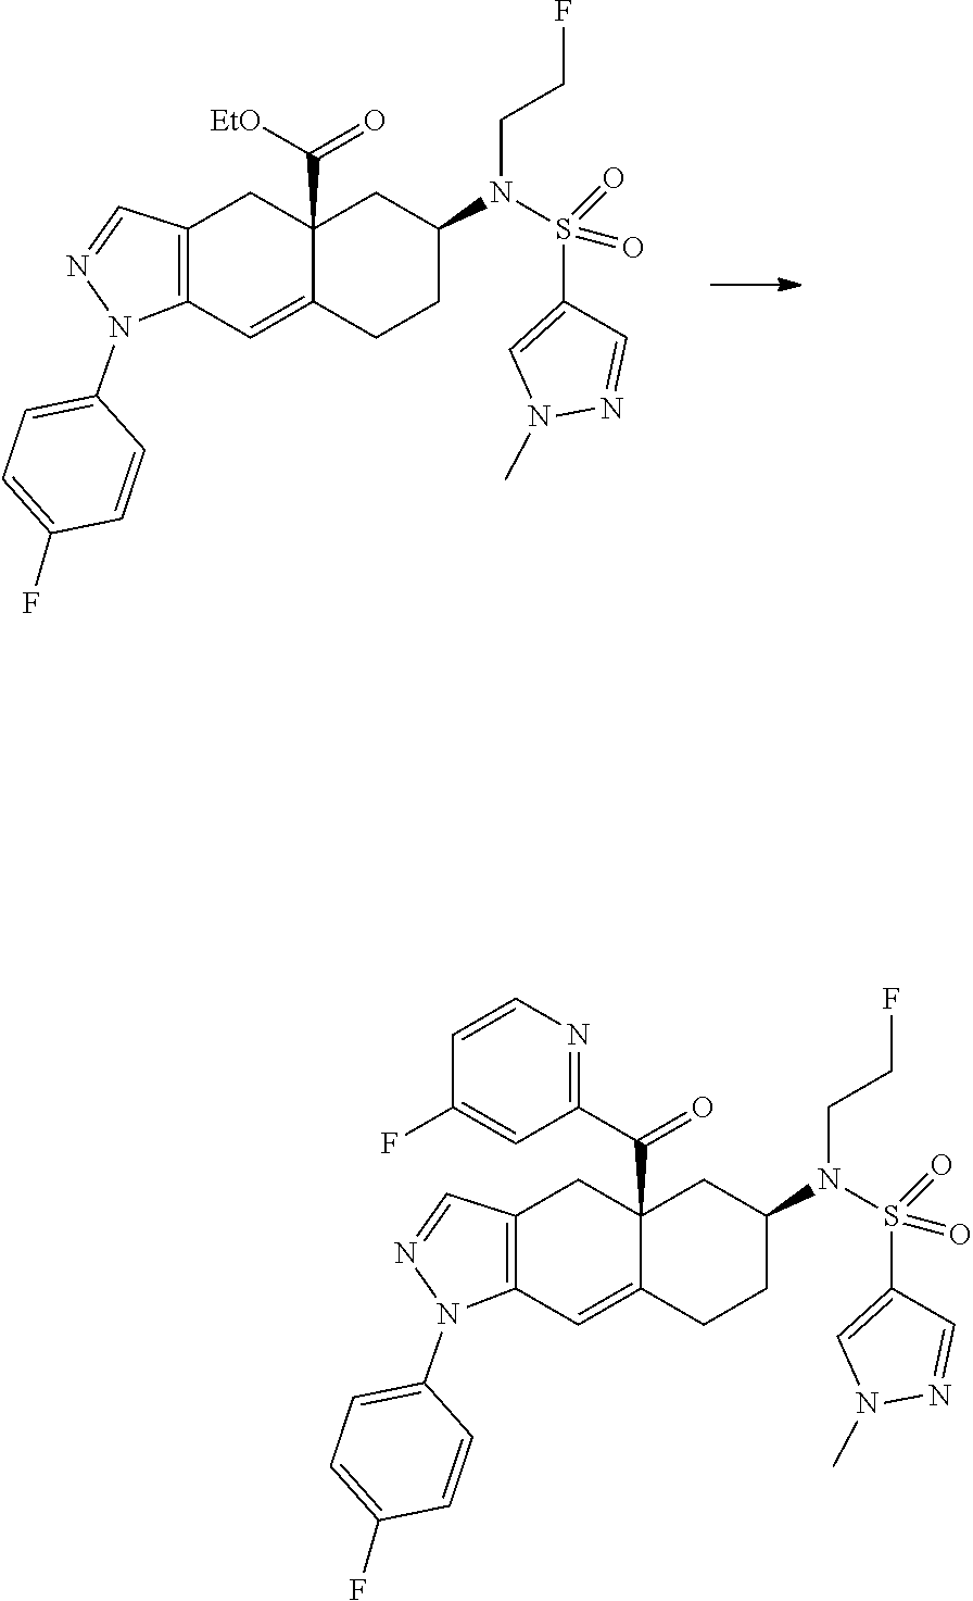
N1(C)N=CC(S(N(C2CC3(C(=O)[EtO])CC4=C(C=C3CC2)N(C2=CC=C(F)C=C2)N=C4)CCF)(=O)=O)=C1.N1(C)N=CC(S(N(C2CC3(C(=O)C4=NC=CC(F)=C4)CC4=C(C=C3CC2)N(C2=CC=C(F)C=C2)N=C4)CCF)(=O)=O)=C1
